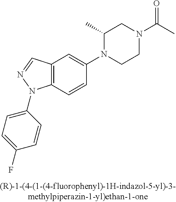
C1(C)N(C2=CC3=C(C=C2)N(C2=CC=C(F)C=C2)N=C3)CCN(C(C)=O)C1
